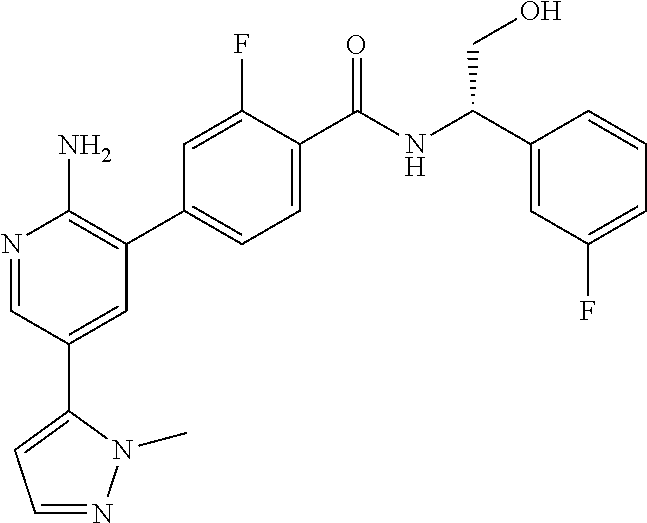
N1=CC(C2=CC=NN2C)=CC(C2=CC=C(C(NC(C3=CC(F)=CC=C3)CO)=O)C(F)=C2)=C1N
